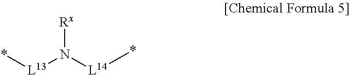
[L13](N([L14]*)[Rx])*
